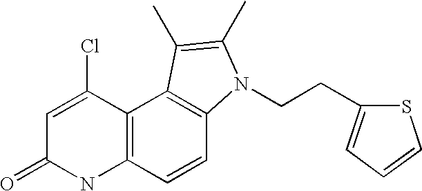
C1=C(Cl)C2=C(NC1=O)C=CC1=C2C(C)=C(C)N1CCC1=CC=CS1
